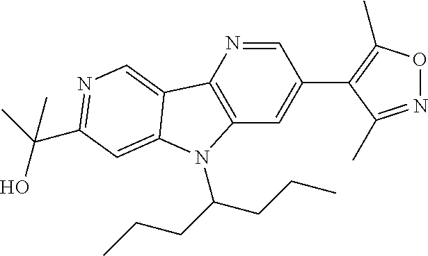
C12=C(C=C(C3=C(C)ON=C3C)C=N1)N(C(CCC)CCC)C1=CC(C(C)(O)C)=NC=C21
